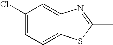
C1(C)=NC2=CC(Cl)=CC=C2S1
